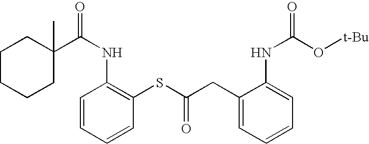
C1C(C(NC2=C(SC(CC3=CC=CC=C3NC(=O)O[t-Bu])=O)C=CC=C2)=O)(C)CCCC1
